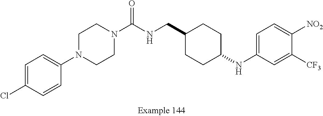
C1=C(Cl)C=CC(N2CCN(C(NCC3CCC(NC4=CC=C([NO2])C([CF3])=C4)CC3)=O)CC2)=C1
